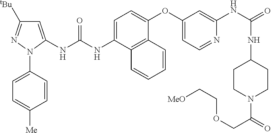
C1=C(NC(NC2=CC([tBu])=NN2C2=CC=C([Me])C=C2)=O)C2=C(C(OC3=CC=NC(NC(=O)NC4CCN(C(=O)COCC[MeO])CC4)=C3)=C1)C=CC=C2
